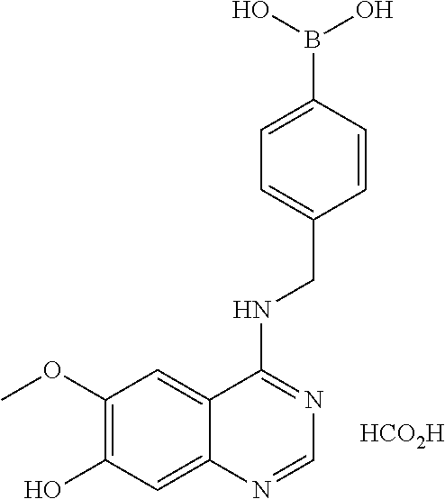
C1(OC)=C(O)C=C2C(=C1)C(NCC1=CC=C(B(O)O)C=C1)=NC=N2.[HCO2H]
